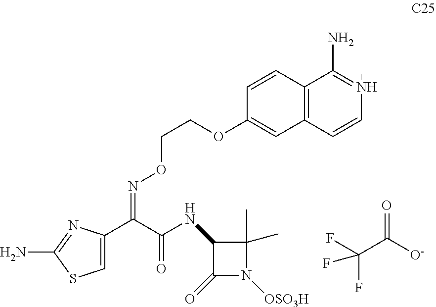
C1=C(C(C(=O)NC2C(=O)N([OSO3H])C2(C)C)=NOCCOC2=CC3=C(C=C2)C(N)=NC=C3)N=C(N)S1.FC(C([O-])=O)(F)F
